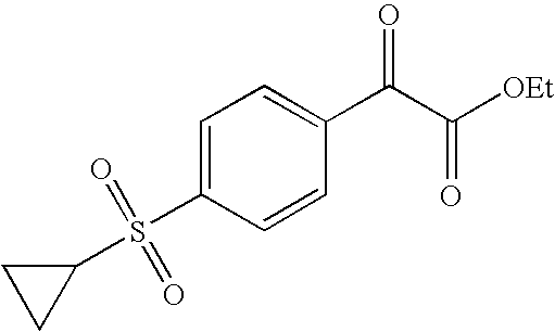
C1(S(C2=CC=C(C(C([OEt])=O)=O)C=C2)(=O)=O)CC1
